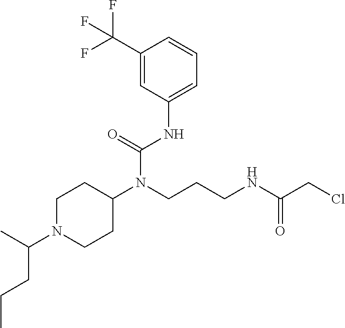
C1(C(F)(F)F)=CC(NC(N(CCCNC(CCl)=O)C2CCN(C(C)CCC)CC2)=O)=CC=C1
